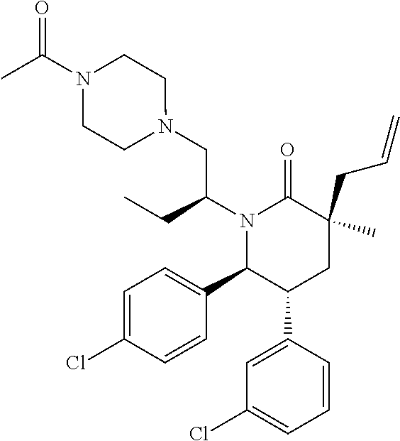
C1=C(Cl)C=CC(C2C(C3=CC(Cl)=CC=C3)CC(CC=C)(C)C(=O)N2C(CC)CN2CCN(C(C)=O)CC2)=C1
